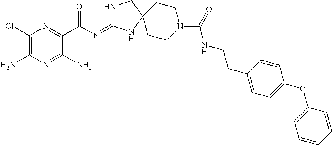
C1(Cl)=C(N)N=C(N)C(C(N=C2NCC3(N2)CCN(C(NCCC2=CC=C(OC4=CC=CC=C4)C=C2)=O)CC3)=O)=N1
